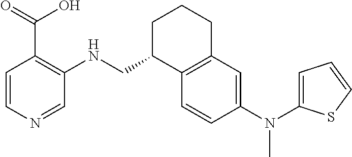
C1=CN=CC(NCC2C3=C(CCC2)C=C(N(C)C2=CC=CS2)C=C3)=C1C(=O)O
